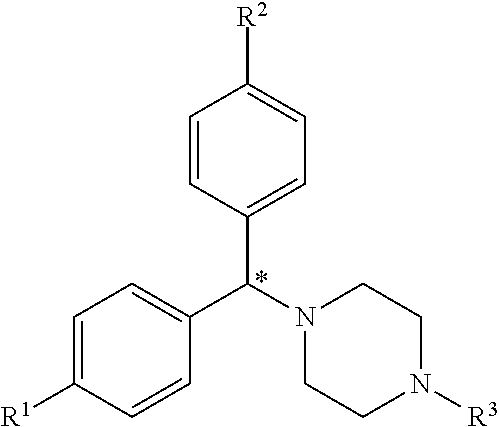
C1=CC(C(N2CCN([R3])CC2)C2=CC=C([R1])C=C2)=CC=C1[R2]
